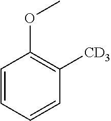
C1=CC=CC([CD3])=C1OC
